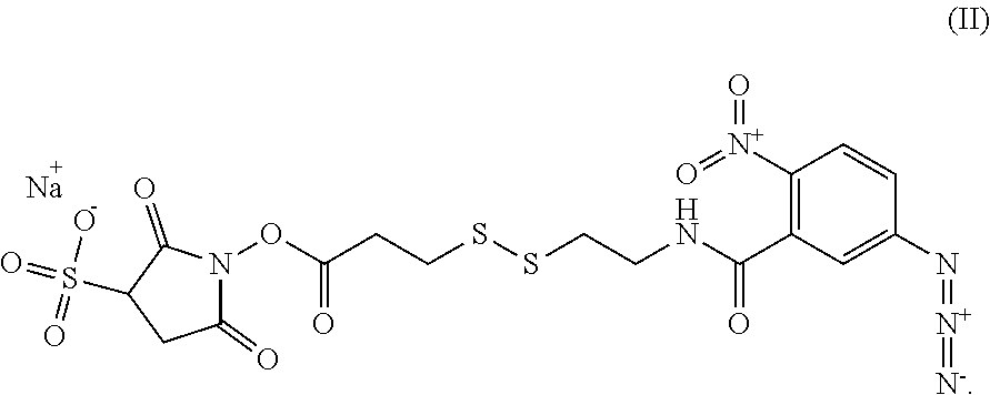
C(C1=C([N+](=O)=O)C=CC(N=[N+]=[N-])=C1)(NCCSSCCC(ON1C(=O)CC(S(=O)(O)=O)C1=O)=O)=O.[Na]
